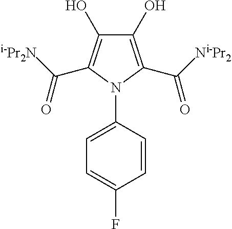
C1(O)=C(C([Ni-Pr2])=O)N(C2=CC=C(F)C=C2)C(C([i-Pr2N])=O)=C1O
